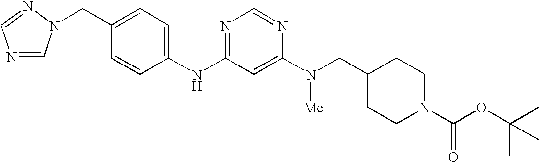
C1(CN2C=NC=N2)=CC=C(NC2=NC=NC(N([Me])CC3CCN(C(OC(C)(C)C)=O)CC3)=C2)C=C1
